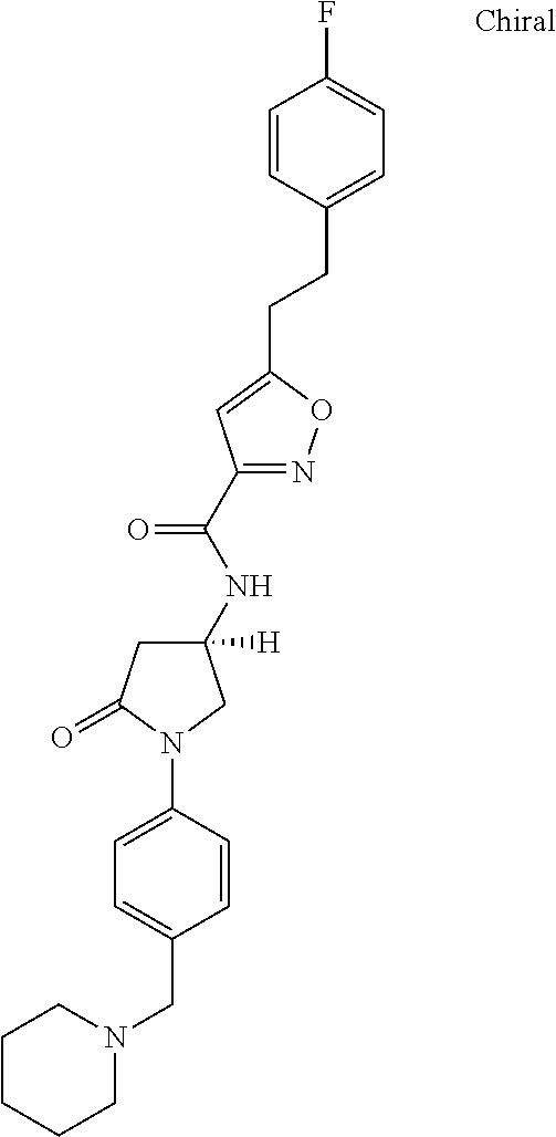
C1CCCN(CC2=CC=C(N3C(=O)CC(NC(C4=NOC(CCC5=CC=C(F)C=C5)=C4)=O)([H])C3)C=C2)C1
